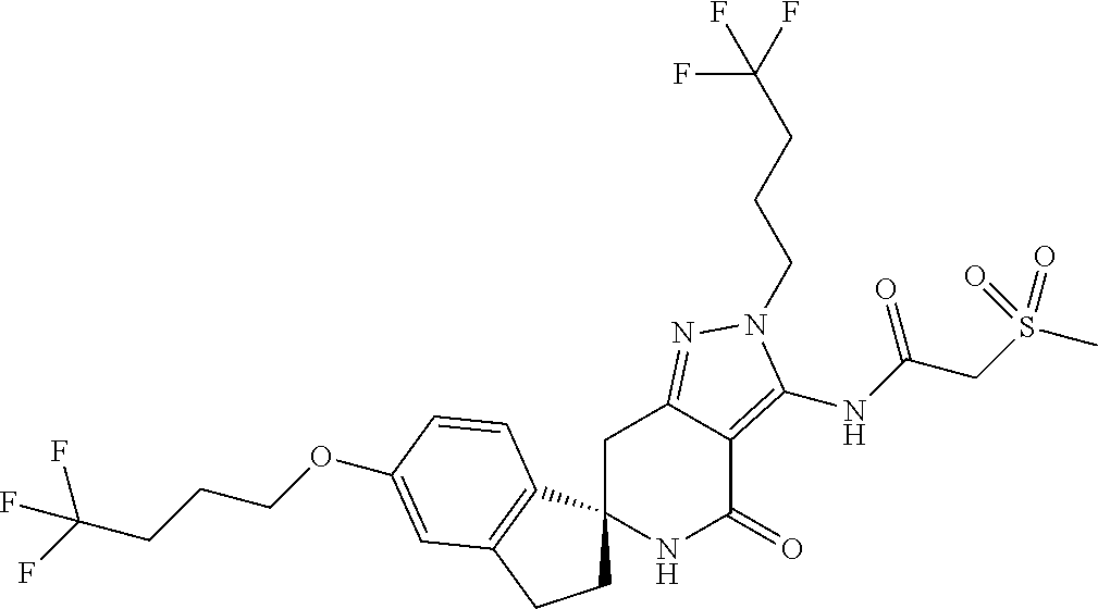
O(C1=CC2=C(C3(CC2)NC(=O)C2=C(NC(=O)CS(C)(=O)=O)N(CCCC(F)(F)F)N=C2C3)C=C1)CCCC(F)(F)F
